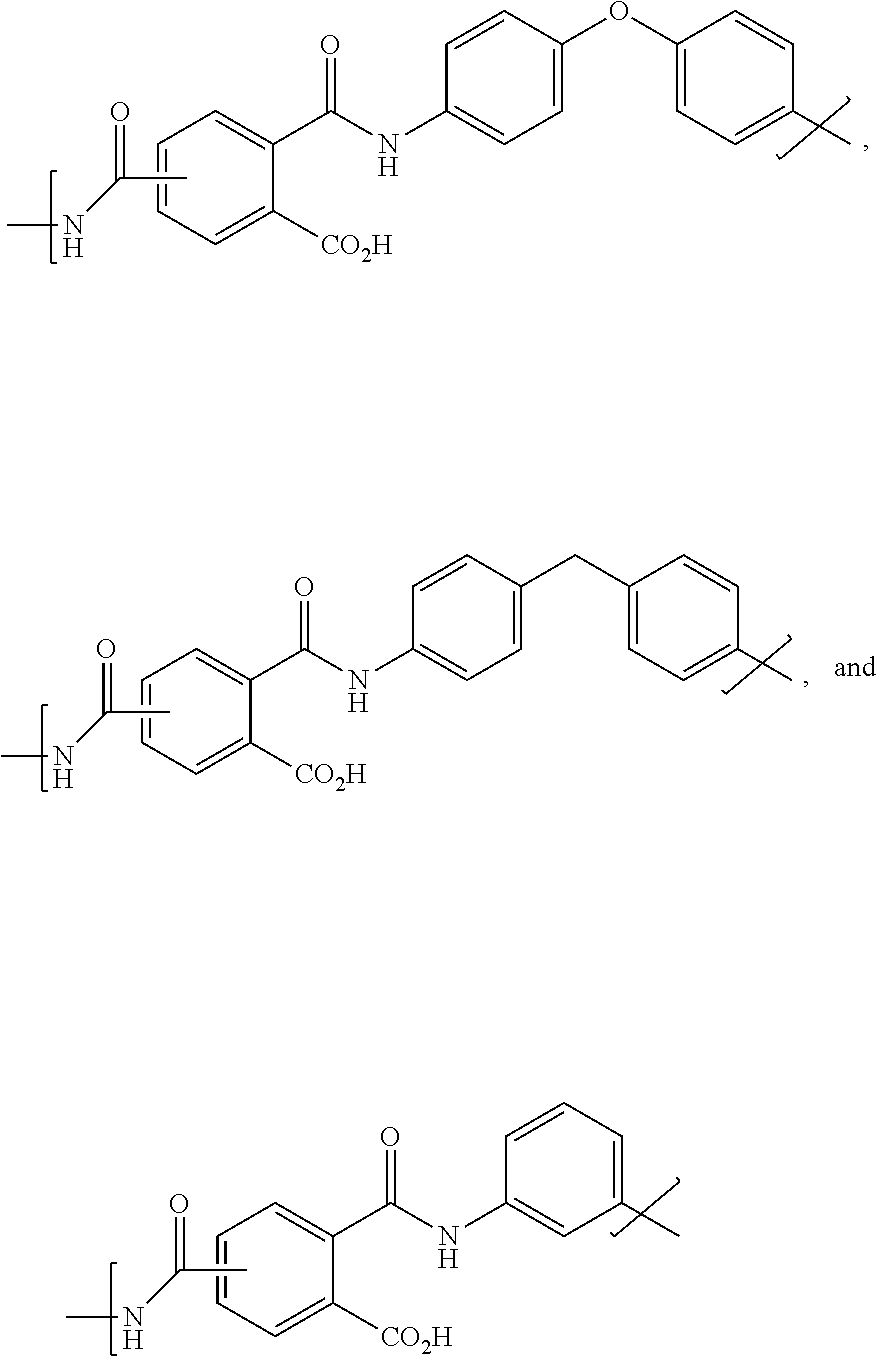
CNC(C)=O.C1=CC=C([CO2H])C(C(NC2=CC=C(OC3=CC=C(C)C=C3)C=C2)=O)=C1.CNC(C)=O.C1=CC=C([CO2H])C(C(NC2=CC=C(CC3=CC=C(C)C=C3)C=C2)=O)=C1.CNC(C)=O.C1=CC=C([CO2H])C(C(NC2=CC(C)=CC=C2)=O)=C1
